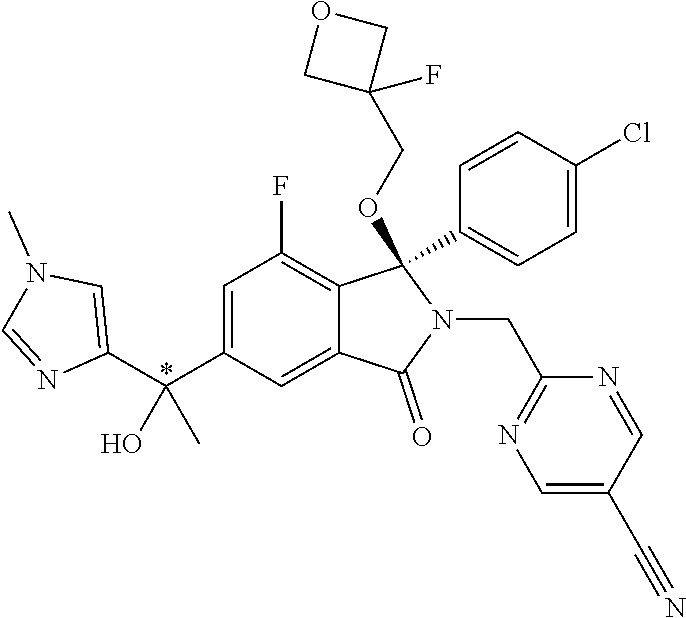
C1(C(C2=CC(F)=C3C(=C2)C(=O)N(CC2=NC=C(C#N)C=N2)C3(C2=CC=C(Cl)C=C2)OCC2(F)COC2)(O)C)=CN(C)C=N1
